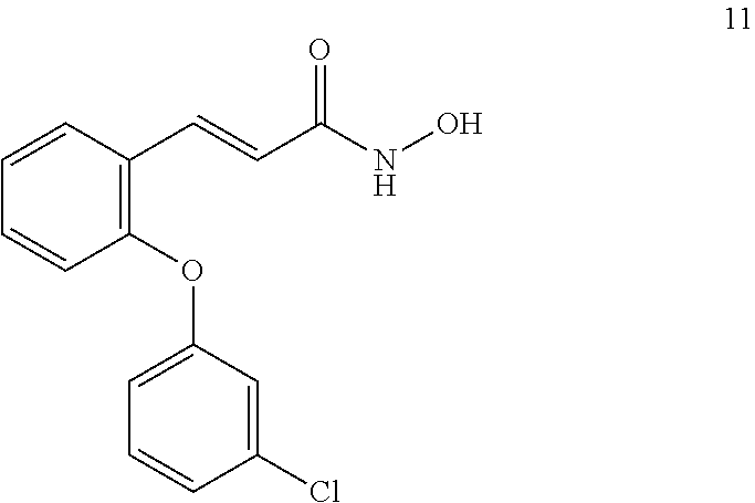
C1(OC2=CC=CC(Cl)=C2)=C(C=CC(NO)=O)C=CC=C1
